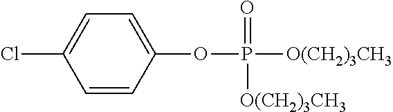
C1=CC(OP([O(CH2)3CH3])(=O)[O(CH2)3CH3])=CC=C1Cl
